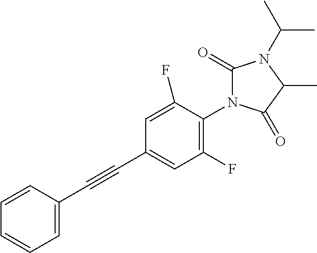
C1=C(C#CC2=CC(F)=C(N3C(=O)N(C(C)C)C(C)C3=O)C(F)=C2)C=CC=C1
